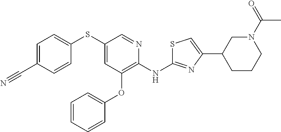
S(C1=CC(OC2=CC=CC=C2)=C(NC2=NC(C3CCCN(C(=O)C)C3)=CS2)N=C1)C1=CC=C(C#N)C=C1
